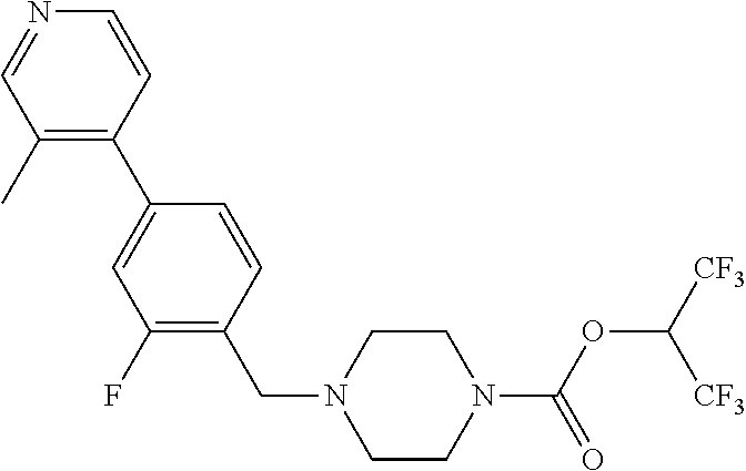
C1CN(C(OC([CF3])[CF3])=O)CCN1CC1=C(F)C=C(C2=C(C)C=NC=C2)C=C1
